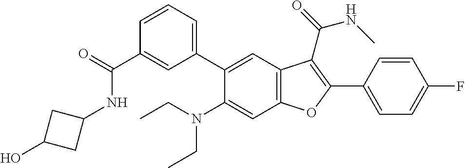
C1(C(=O)NC2CC(O)C2)=CC(C2=CC3=C(C=C2N(CC)CC)OC(C2=CC=C(F)C=C2)=C3C(=O)NC)=CC=C1
